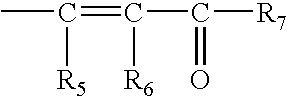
C(=C(C([R7])=O)[R6])(C)[R5]
